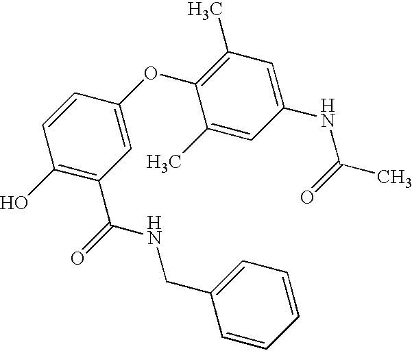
C1(O)=C(C(NCC2=CC=CC=C2)=O)C=C(OC2=C(C)C=C(NC(C)=O)C=C2C)C=C1
